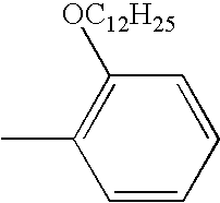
C1(C)=C([OC12H25])C=CC=C1
